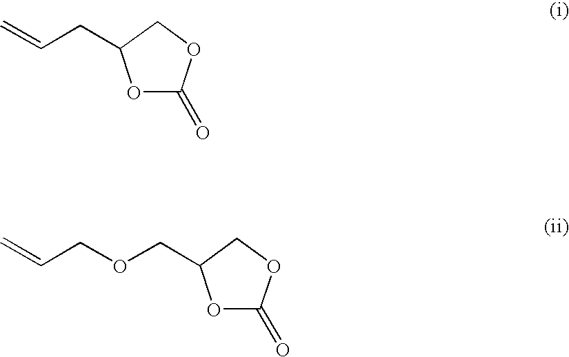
O1C(=O)OCC1CC=C.O1C(=O)OCC1COCC=C
